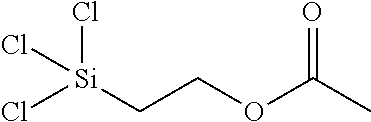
C(COC(C)=O)[Si](Cl)(Cl)Cl
